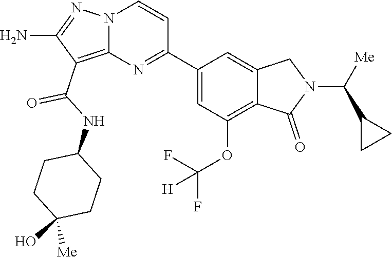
C1(N)=NN2C(=C1C(NC1CCC(O)([Me])CC1)=O)N=C(C1=CC(OC([H])(F)F)=C3C(=C1)CN(C(C1CC1)[Me])C3=O)C=C2
